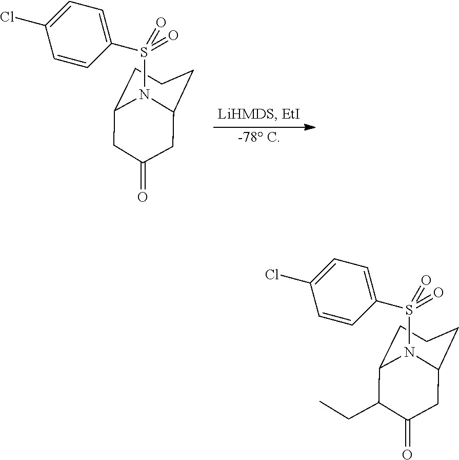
[-78 C].C1C2CCCC(CC1=O)N2S(=O)(=O)C1=CC=C(Cl)C=C1.C1C2CCCC(C(CC)C1=O)N2S(=O)(=O)C1=CC=C(Cl)C=C1
